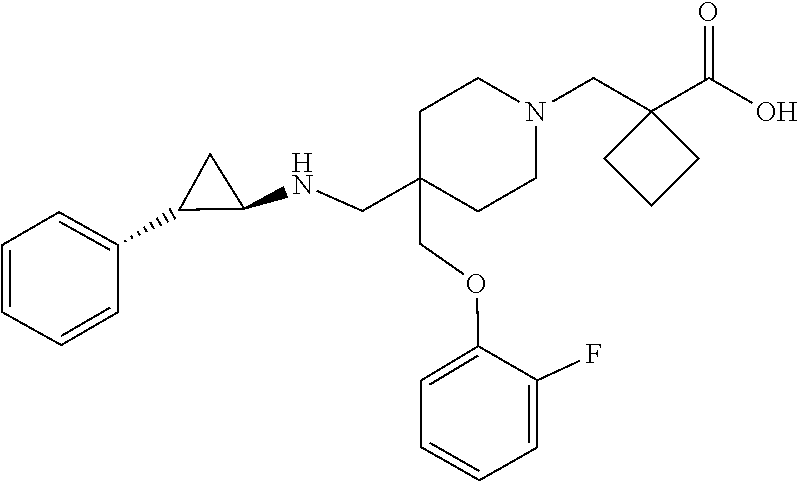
C(OC1=CC=CC=C1F)C1(CNC2C(C3=CC=CC=C3)C2)CCN(CC2(C(O)=O)CCC2)CC1
